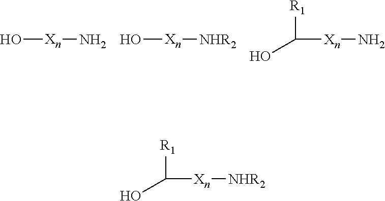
O[Xn]N.O[Xn][NHR2].OC([R1])[Xn]N.OC([R1])[Xn][NHR2]
